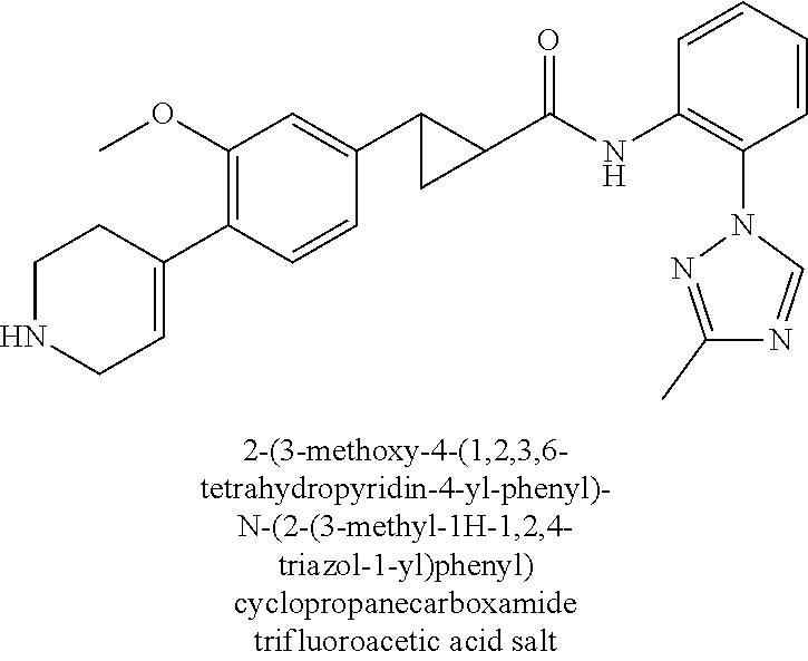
C1(OC)=C(C2=CCNCC2)C=CC(C2C(C(NC3=C(N4N=C(C)N=C4)C=CC=C3)=O)C2)=C1
